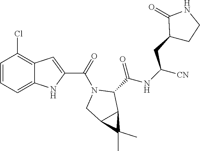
C12C(C)(C)C1C(C(NC(CC1C(=O)NCC1)[CN])=O)N(C(C1=CC3=C(Cl)C=CC=C3N1)=O)C2
